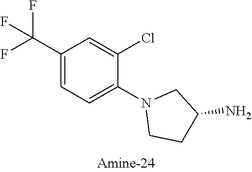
C1(C(F)(F)F)=CC=C(N2CCC(N)C2)C(Cl)=C1
